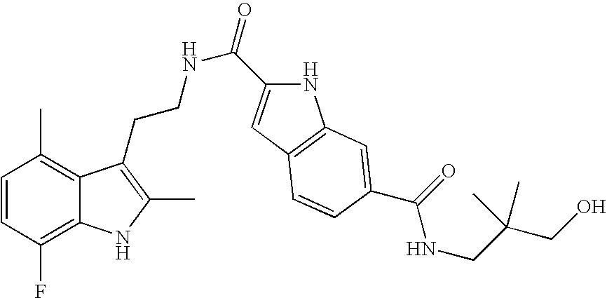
C1=CC(F)=C2C(=C1C)C(CCNC(=O)C1=CC3=C(N1)C=C(C(=O)NCC(CO)(C)C)C=C3)=C(C)N2
